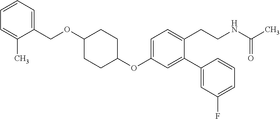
C1(OC2=CC=C(CCNC(C)=O)C(C3=CC(F)=CC=C3)=C2)CCC(OCC2=CC=CC=C2C)CC1
